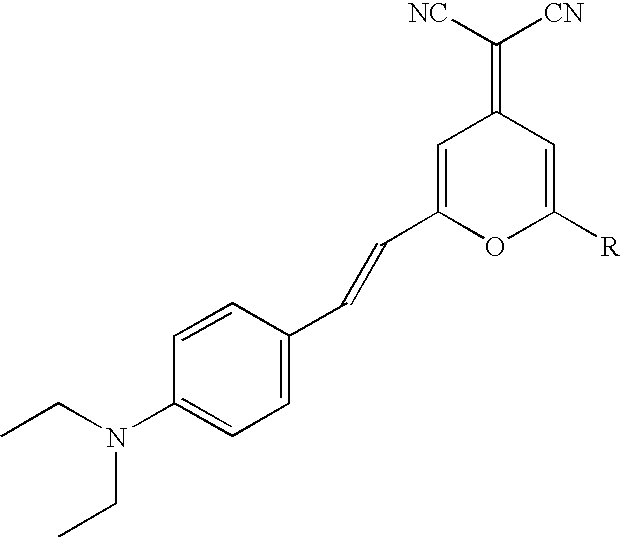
C1=CC(C=CC2=CC(=C([NC])[CN])C=C([R])O2)=CC=C1N(CC)CC
